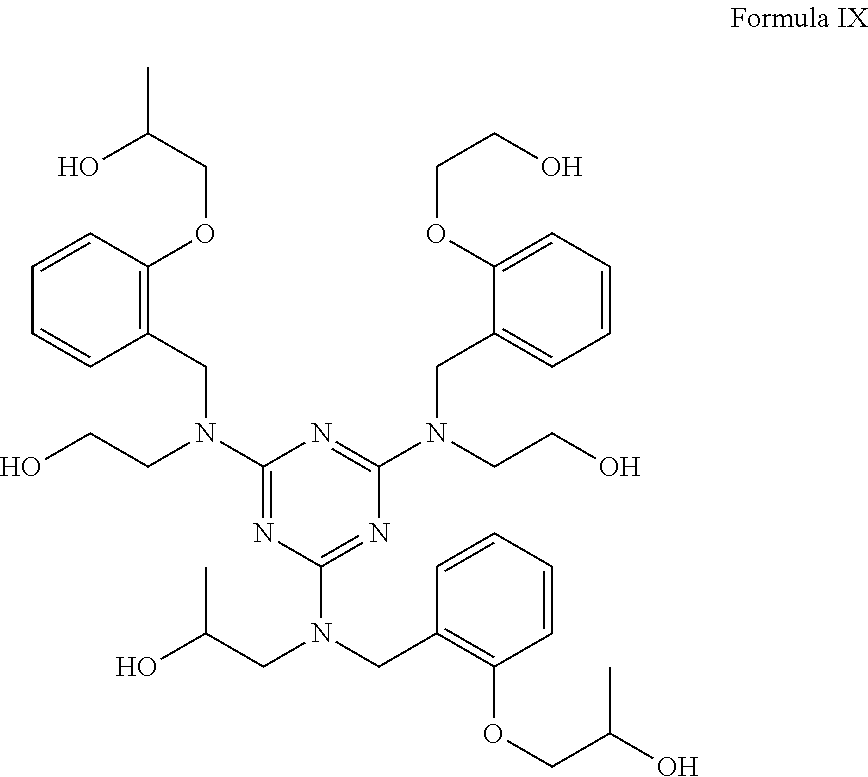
C1=CC(OCC(O)C)=C(CN(C2=NC(N(CC3=C(OCC(O)C)C=CC=C3)CC(O)C)=NC(N(CCO)CC3=CC=CC=C3OCCO)=N2)CCO)C=C1
